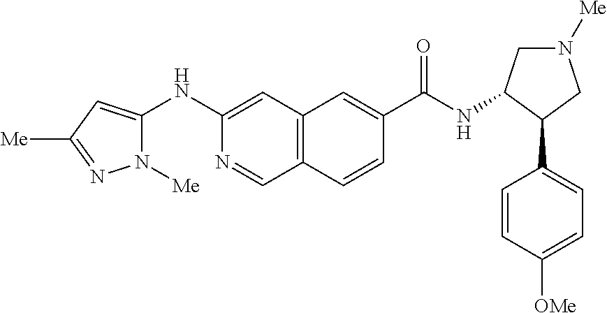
C12=C(C=C(NC3=CC([Me])=NN3[Me])N=C1)C=C(C(NC1CN([Me])CC1C1=CC=C([OMe])C=C1)=O)C=C2
